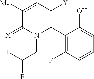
C1(C2=C([Y])cc([Me])C(=[X])N2CC(F)F)=C(F)C=CC=C1O
